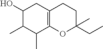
C1(O)C(C)C(C)C2=C(C1)CCC(CC)(C)O2
